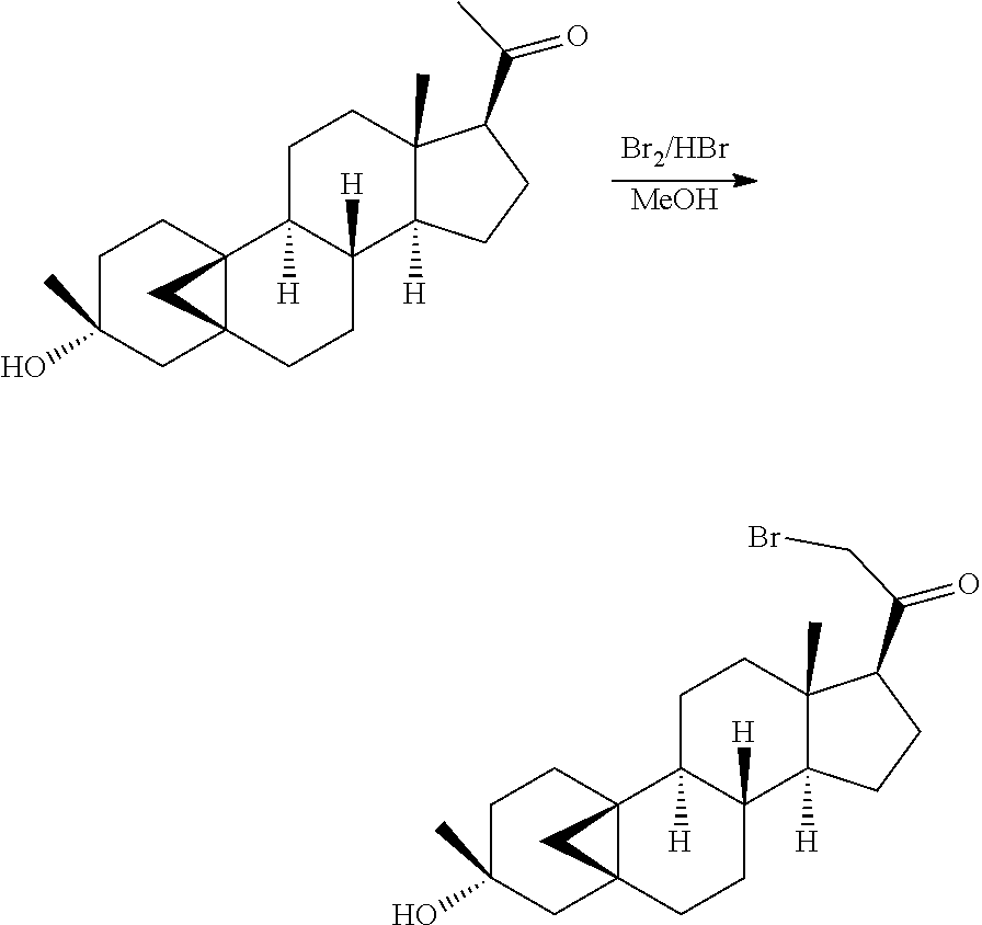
C1C(C)(O)CC23C(C1)(C1([H])C([H])(CC2)C2([H])C(C)(CC1)C(C(=O)CBr)CC2)C3.C1C(C)(O)CC23C(C1)(C1([H])C([H])(CC2)C2([H])C(C)(CC1)C(C(=O)C)CC2)C3.[MeOH]
